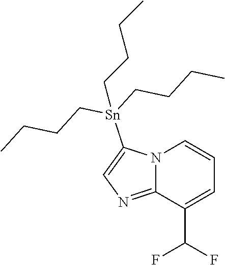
C12=NC=C([Sn](CCCC)(CCCC)CCCC)N1C=CC=C2C(F)F
